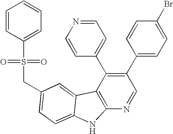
C(C1=CC=C2C(=C1)C1=C(N=CC(C3=CC=C(Br)C=C3)=C1C1=CC=NC=C1)N2)S(C1=CC=CC=C1)(=O)=O
